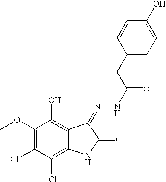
C1(OC)=C(Cl)C(Cl)=C2C(=C1O)C(=NNC(=O)CC1=CC=C(O)C=C1)C(=O)N2
